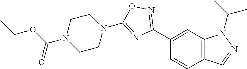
C1(C2=NOC(N3CCN(C(OCC)=O)CC3)=N2)=CC2=C(C=C1)C=NN2C(C)C
